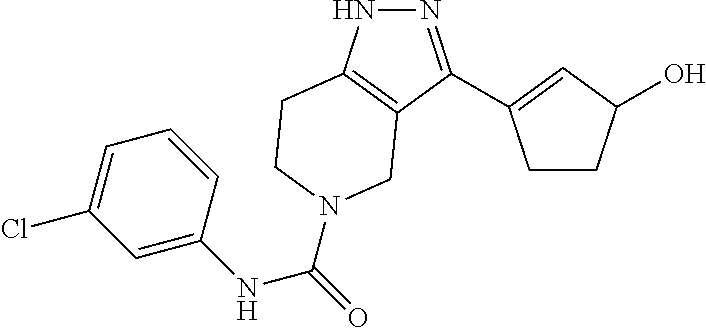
N1=C(C2=CC(O)CC2)C2=C(N1)CCN(C(NC1=CC(Cl)=CC=C1)=O)C2
